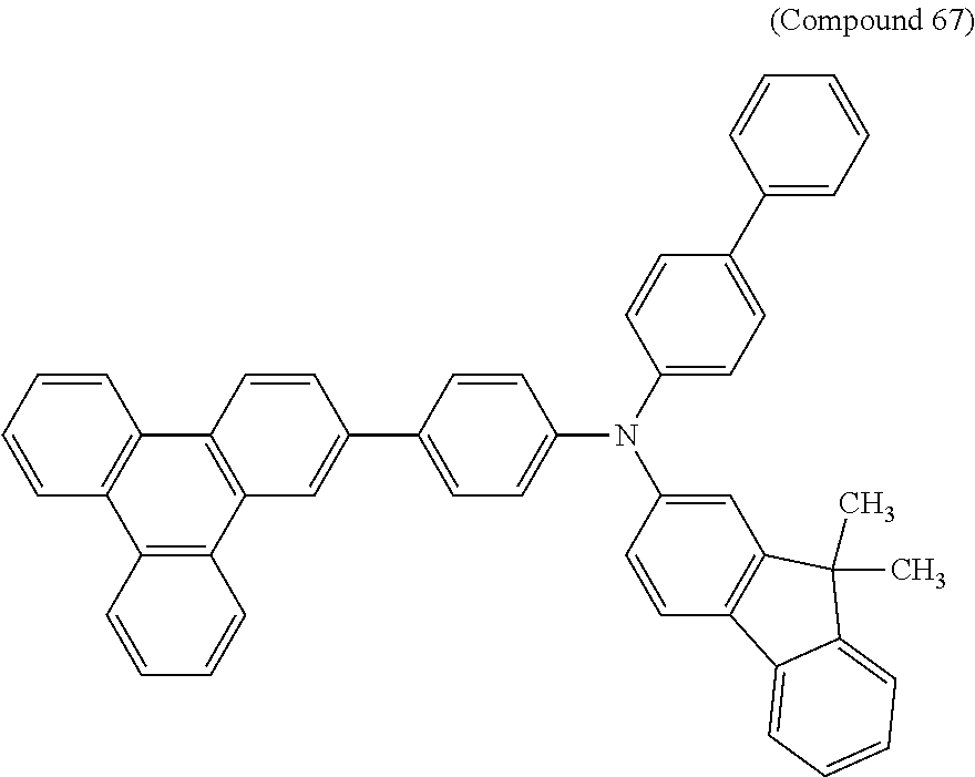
C12=C(C=CC=C1)C1=C(C3=C2C=CC(C2=CC=C(N(C4=CC=C(C5=CC=CC=C5)C=C4)C4=CC5=C(C=C4)C4=CC=CC=C4C5(C)C)C=C2)=C3)C=CC=C1
